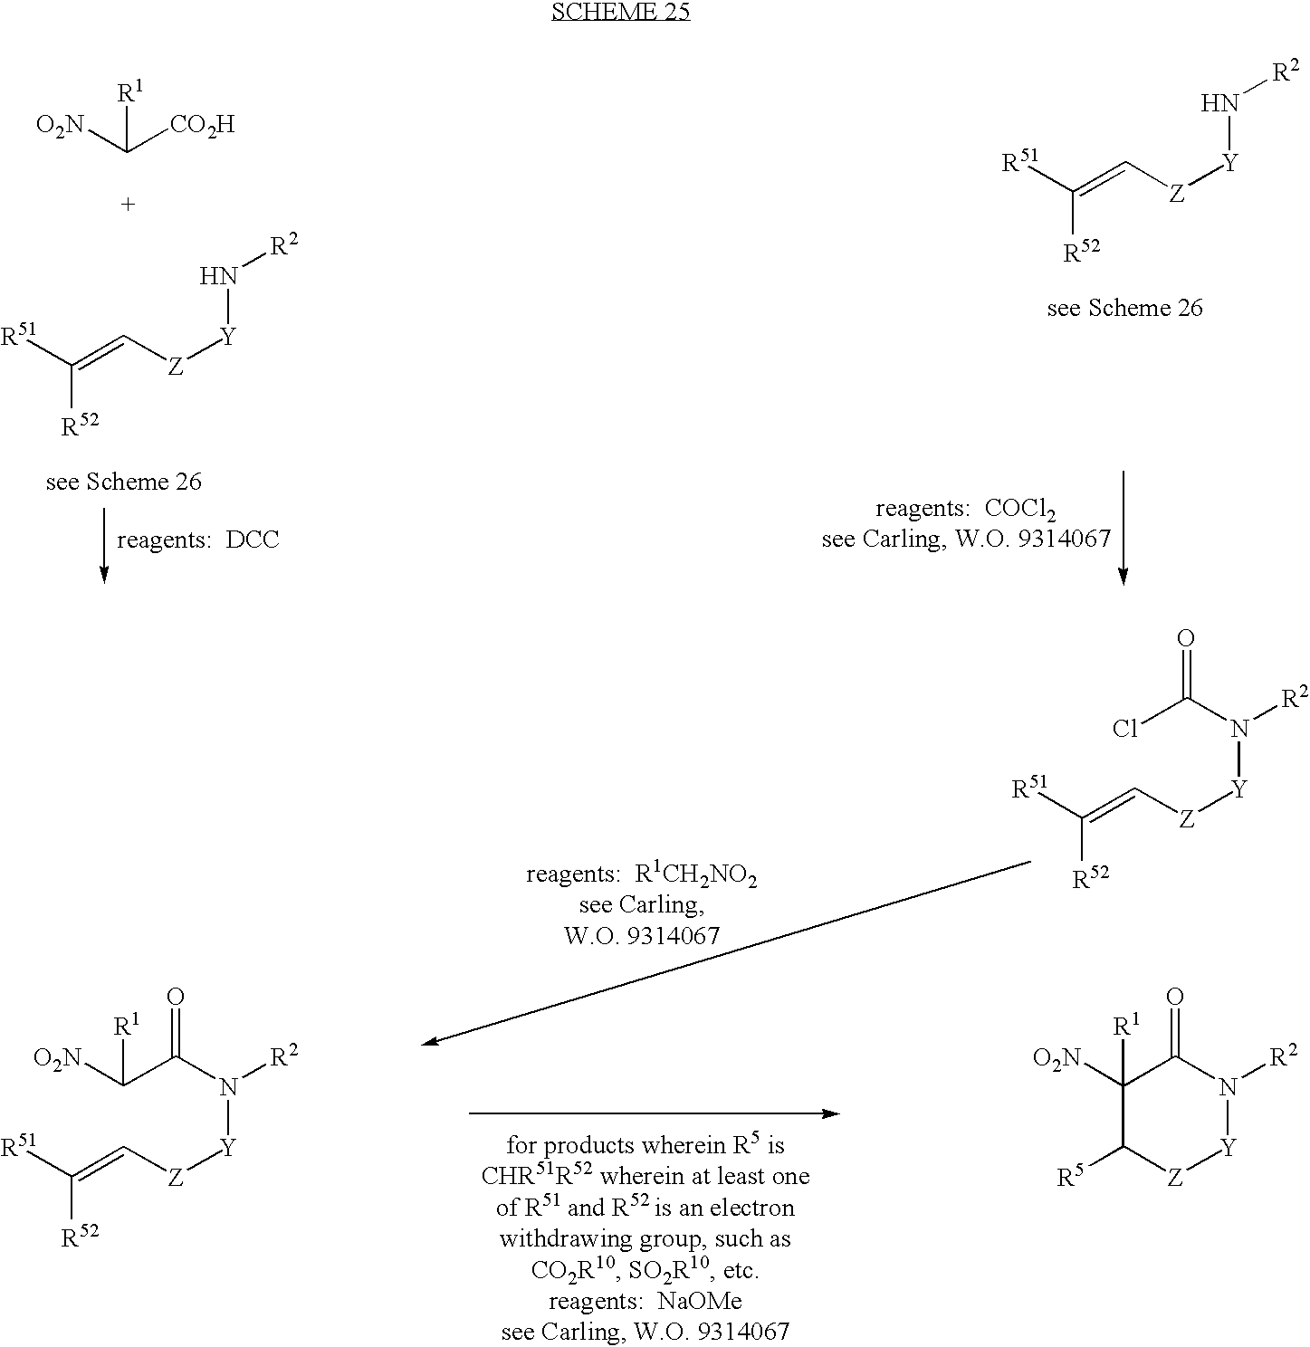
[O2N]C([CO2H])[R1].C([Z][Y]N[R2])=C([R51])[R52].C([Z][Y]N[R2])=C([R51])[R52].C([Z][Y]N([R2])C(Cl)=O)=C([R51])[R52].C([Z][Y]N([R2])C(C([O2N])[R1])=O)=C([R51])[R52].C1([R5])[Z][Y]N([R2])C(=O)C1([O2N])[R1]
